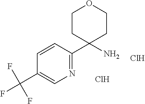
C1=CC(C2(N)CCOCC2)=NC=C1C(F)(F)F.Cl.Cl
